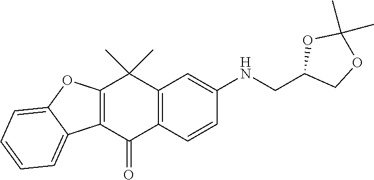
C12=C(C(=O)C3=C(C1(C)C)C=C(NCC1COC(C)(C)O1)C=C3)C1=CC=CC=C1O2
